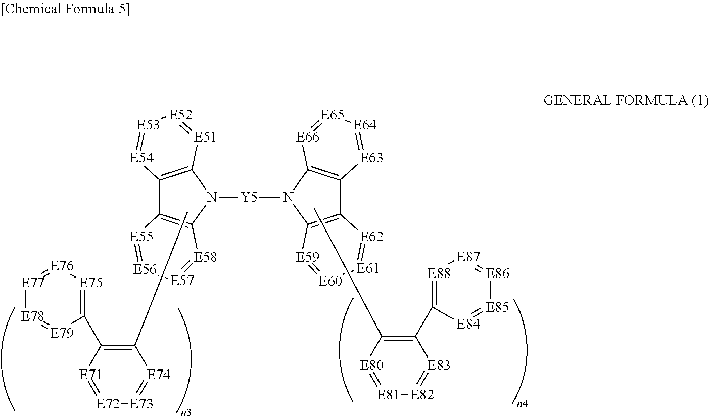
C12=C(N([Y5]N3C4=C(C5=C3[E66]=[E65][E64]=[E63]5)[E62]=[E61][E60]=[E59]4)C3=C1[E55]=[E56][E57]=[E58]3)[E51]=[E52][E53]=[E54]2.C1(C2=[E88][E87]=[E86][E85]=[E84]2)=C(C)[E80]=[E81][E82]=[E83]1.C1(C2=[E75][E76]=[E77][E78]=[E79]2)=C(C)[E74]=[E73][E72]=[E71]1
